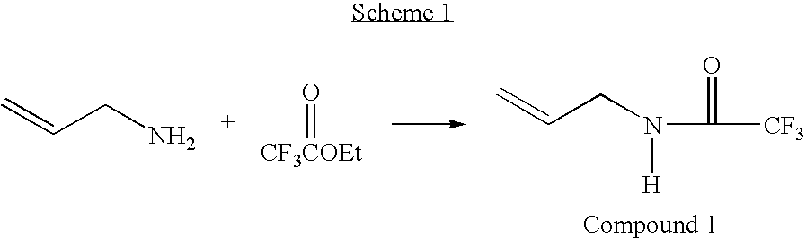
C=CCN.[CF3COEt]=O.O=C([CF3])N(CC=C)[H]
